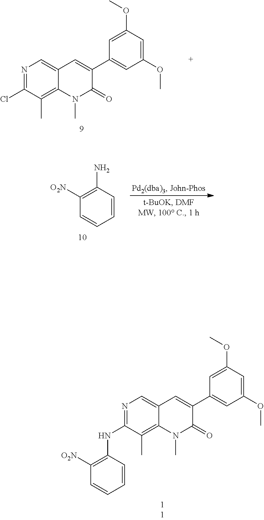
N1=C(NC2=C([O2N])C=CC=C2)C(C)=C2C(=C1)C=C(C1=CC(OC)=CC(OC)=C1)C(=O)N2C.N1=C(Cl)C(C)=C2C(=C1)C=C(C1=CC(OC)=CC(OC)=C1)C(=O)N2C.C1([O2N])=C(N)C=CC=C1
